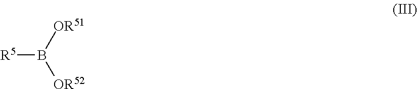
[OR51]B([OR52])[R5]
